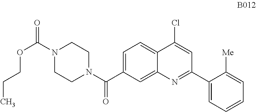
C1=C(C(N2CCN(C(=O)OCCC)CC2)=O)C=C2C(=C1)C(Cl)=CC(C1=CC=CC=C1[Me])=N2
